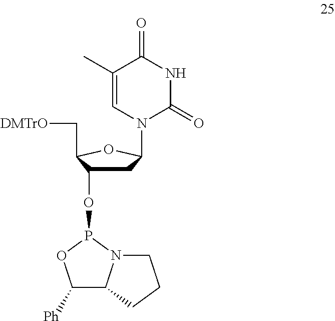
C1C(OP2OC([Ph])C3N2CCC3)C(C[DMTrO])OC1N1C(=O)NC(=O)C(C)=C1
